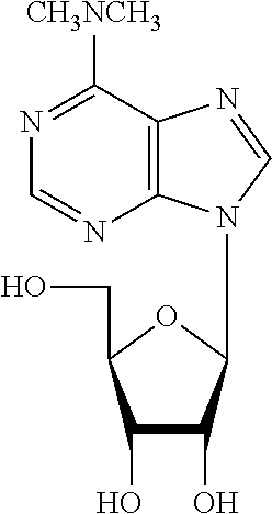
C1(O)C(O)C(N2C3=C(N=C2)C([CH3NCH3])=NC=N3)OC1CO
